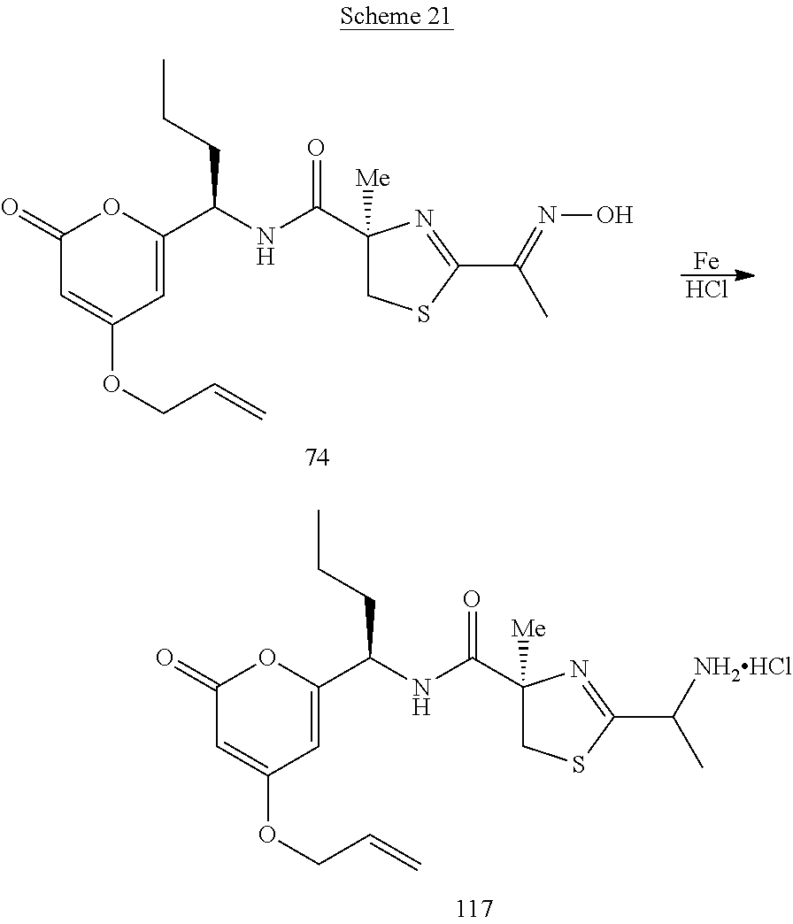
C1(=O)C=C(OCC=C)C=C(C(CCC)NC(=O)C2([Me])CSC(C(C)[NH2HCl])=N2)O1.C1(=O)C=C(OCC=C)C=C(C(CCC)NC(=O)C2([Me])CSC(C(C)=NO)=N2)O1.[Fe].Cl
